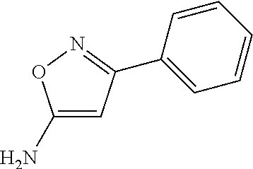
C1(N)=CC(C2=CC=CC=C2)=NO1
